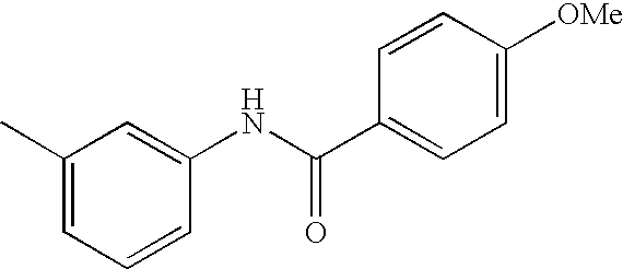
CC1=CC=CC(NC(C2=CC=C([OMe])C=C2)=O)=C1
